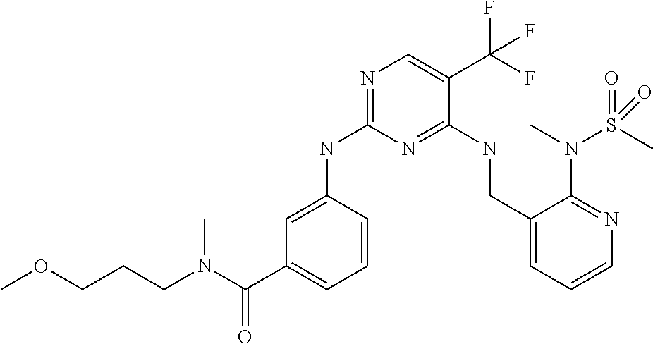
C1=C(NC2=NC=C(C(F)(F)F)C(NCC3=CC=CN=C3N(C)S(C)(=O)=O)=N2)C=CC=C1C(N(C)CCCOC)=O
